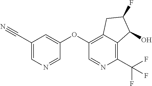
C1(OC2=CC(C#N)=CN=C2)=C2C(=C(C(F)(F)F)N=C1)C(O)C(F)C2
